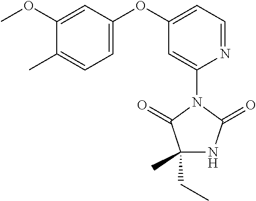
C1(CC)(C)NC(=O)N(C2=CC(OC3=CC=C(C)C(OC)=C3)=CC=N2)C1=O
